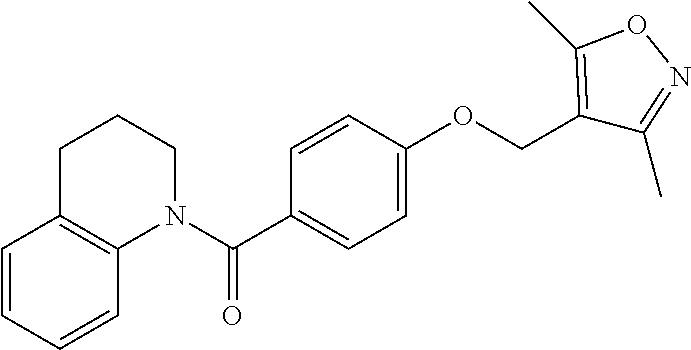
C1=CC=CC2=C1CCCN2C(C1=CC=C(OCC2=C(C)ON=C2C)C=C1)=O
